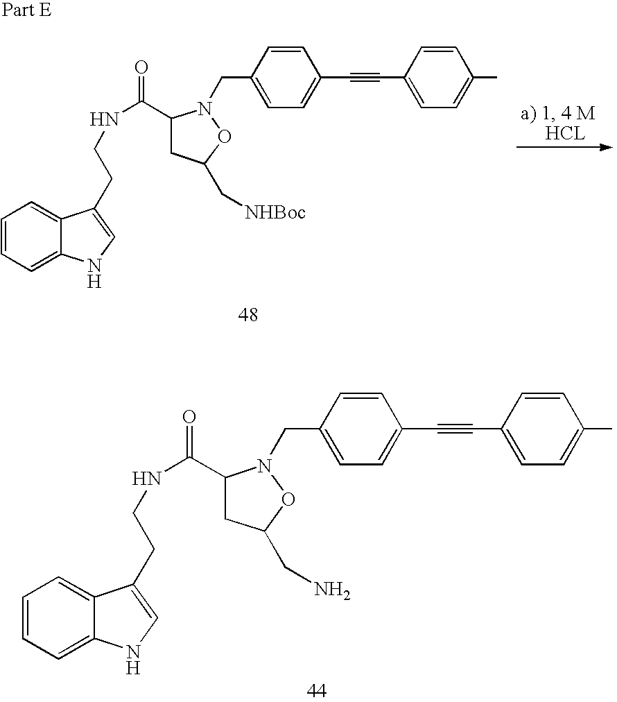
C(N1C(C(=O)NCCC2=CNC3=CC=CC=C32)CC(C[NHBoc])O1)C1=CC=C(C#CC2=CC=C(C)C=C2)C=C1.C(N1C(C(=O)NCCC2=CNC3=CC=CC=C32)CC(CN)O1)C1=CC=C(C#CC2=CC=C(C)C=C2)C=C1
